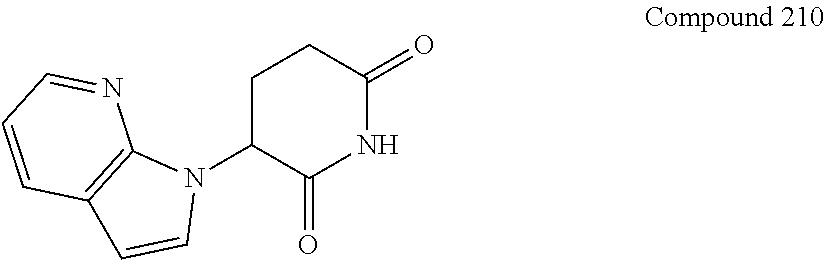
C1C(N2C3=C(C=C2)C=CC=N3)C(=O)NC(=O)C1
